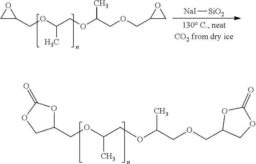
C1(COC(COC(COCC2COC(=O)O2)C)C)OC(=O)OC1.C1C(COC(COC(COCC2CO2)C)C)O1.[NaI][SiO2]
